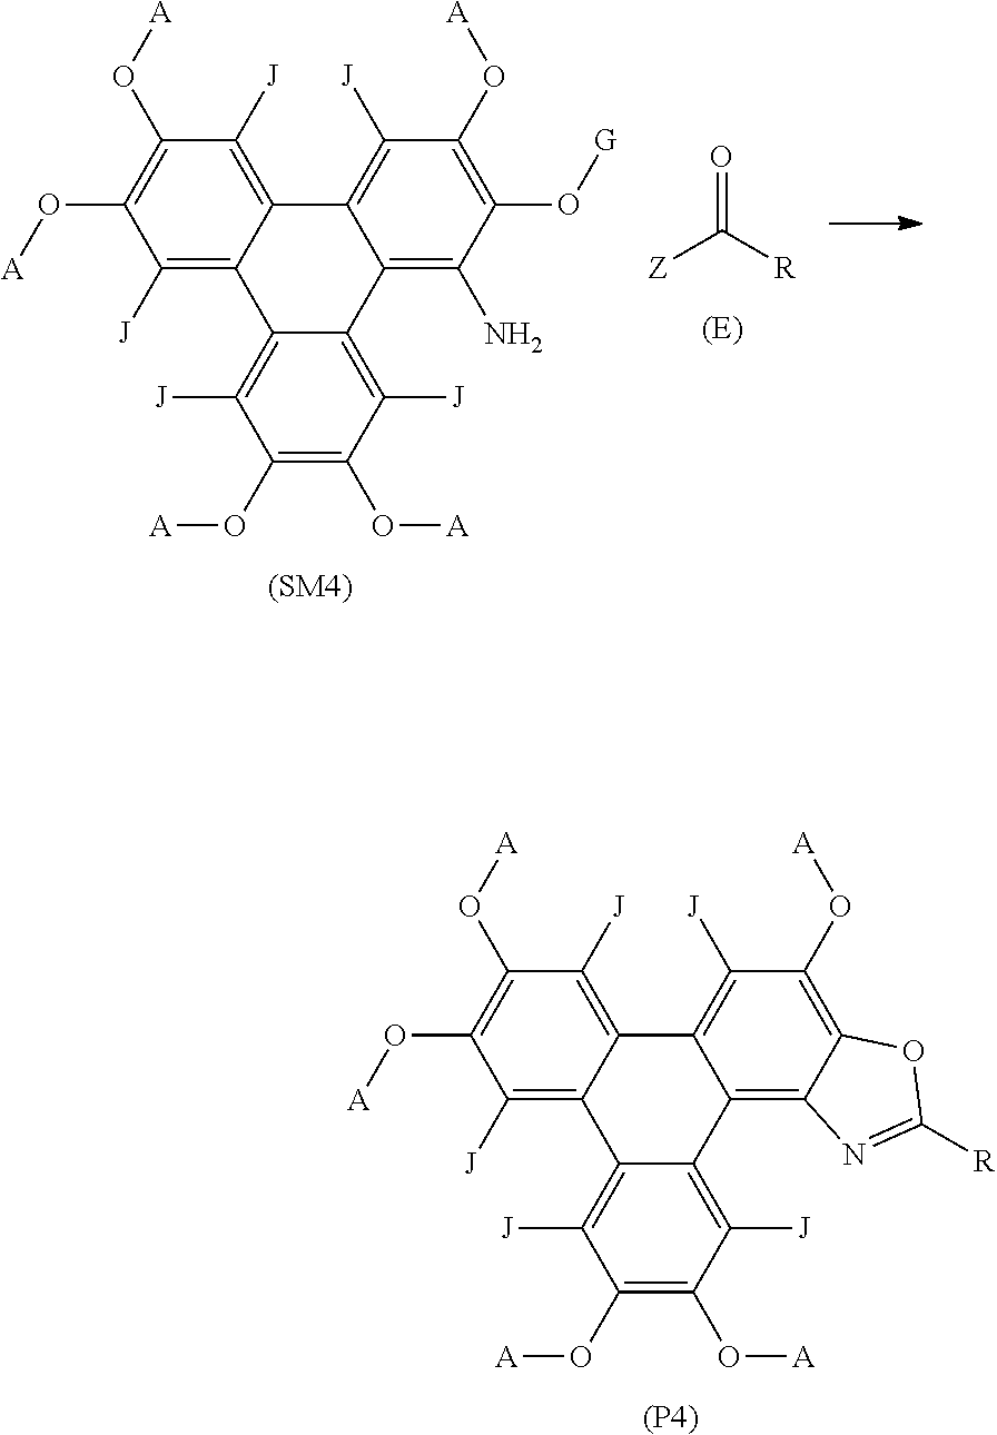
C12=C([J])C(O[A])=C(O[A])C([J])=C1C1=C(N)C(O[G])=C(O[A])C([J])=C1C1=C([J])C(O[A])=C(O[A])C([J])=C21.[Z]C([R])=O.C12=C([J])C(O[A])=C(O[A])C([J])=C1C1=C3C(=C(O[A])C([J])=C1C1=C([J])C(O[A])=C(O[A])C([J])=C21)OC([R])=N3.[(P4)]
